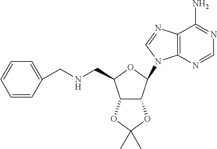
C12=C(N=CN=C1N)N(C1C3C(C(CNCC4=CC=CC=C4)O1)OC(C)(C)O3)C=N2
